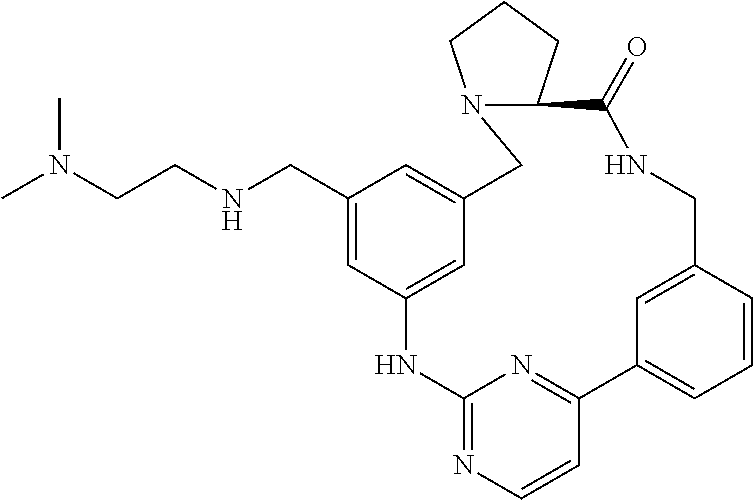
C(CNCC1=CC2=CC(=C1)CN1C(CCC1)C(=O)NCC1=CC(=CC=C1)C1=NC(=NC=C1)N2)N(C)C
